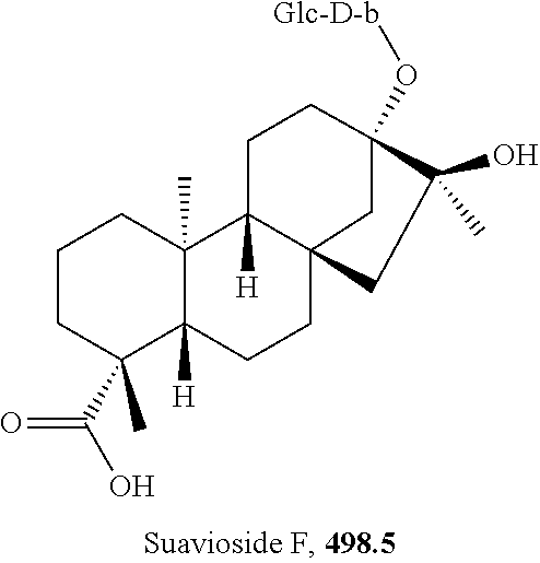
C1CC(C)(C(O)=O)C2([H])C(C)(C1)C1([H])CCC3(O[Glc-D-b])C(O)(C)CC1(CC2)C3
